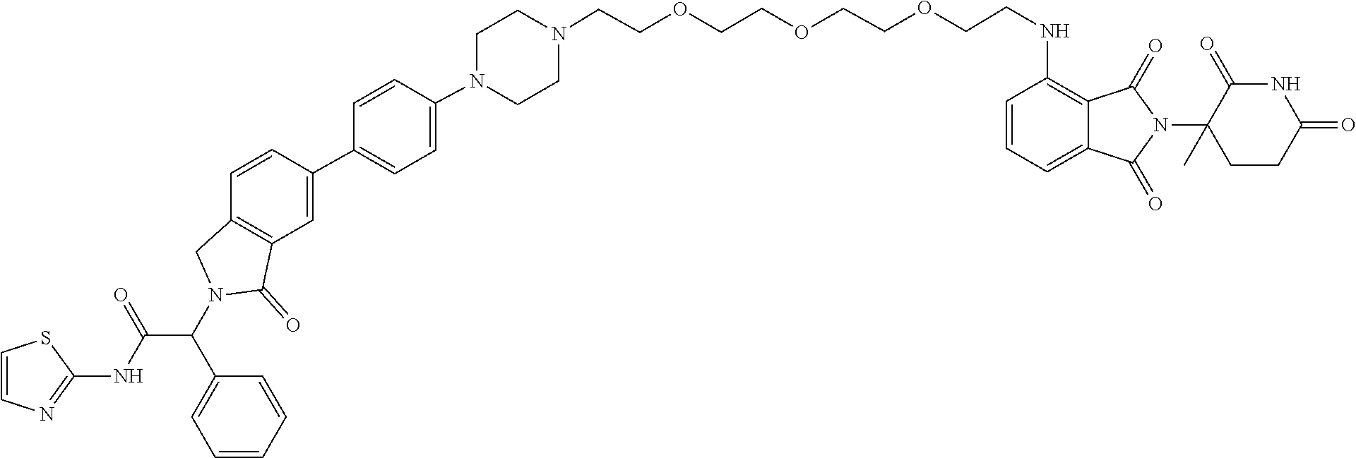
C1CN(C2=CC=C(C3=CC4=C(CN(C(C5=CC=CC=C5)C(=O)NC5=NC=CS5)C4=O)C=C3)C=C2)CCN1CCOCCOCCOCCNC1=C2C(=CC=C1)C(=O)N(C1(C)CCC(=O)NC1=O)C2=O
